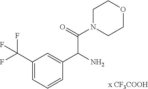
C1(C(F)(F)F)=CC=CC(C(N)C(N2CCOCC2)=O)=C1
